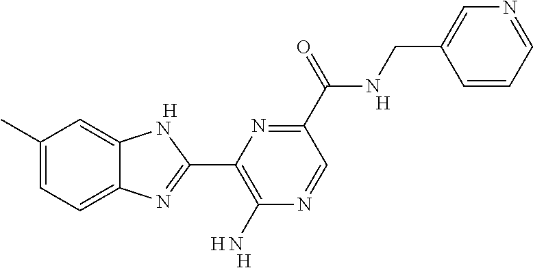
[H].C1(C)=CC=C2C(=C1)NC(C1=C(N)N=CC(C(NCC3=CN=CC=C3)=O)=N1)=N2.[H].[H].[H]
